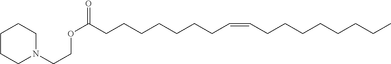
CCCCCCCCC=CCCCCCCCC(OCCN1CCCCC1)=O
